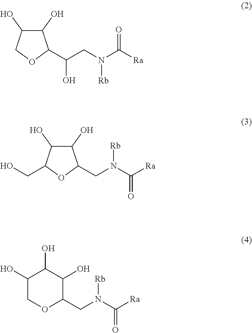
C1(O)C(O)COC1C(CN(C([Ra])=O)[Rb])O.C1(O)C(O)C(CO)OC1CN(C([Ra])=O)[Rb].C1(O)COC(CN(C([Ra])=O)[Rb])C(O)C1O
